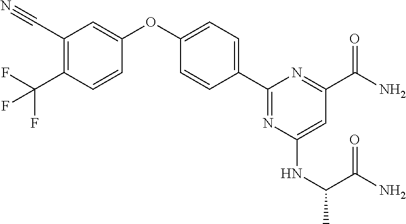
C1(C2=CC=C(OC3=CC(C#N)=C(C(F)(F)F)C=C3)C=C2)=NC(NC(C(=O)N)C)=CC(C(=O)N)=N1
